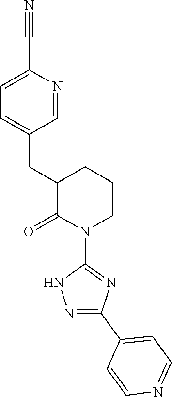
C1=C(C#N)N=CC(CC2C(=O)N(C3=NC(C4=CC=NC=C4)=NN3)CCC2)=C1
